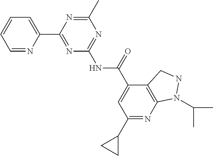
C1=NC(C2=NC(NC(C3=CC(C4CC4)=NC4=C3CNN4C(C)C)=O)=NC(C)=N2)=CC=C1
